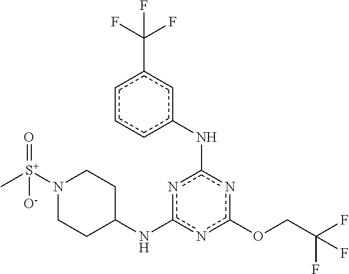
N1([S+](=O)(C)[O-])CCC(Nc2nc(OCC(F)(F)F)nc(Nc3cc(C(F)(F)F)ccc3)n2)CC1
